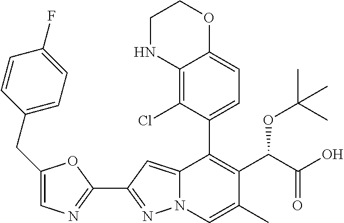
C12=CC(C3=NC=C(CC4=CC=C(F)C=C4)O3)=NN1C=C(C)C(C(C(O)=O)OC(C)(C)C)=C2C1=CC=C2C(=C1Cl)NCCO2
